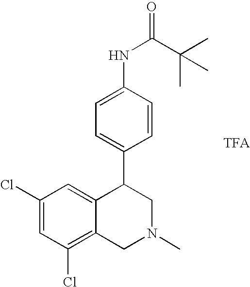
C1(Cl)=CC(Cl)=C2C(=C1)C(C1=CC=C(NC(=O)C(C)(C)C)C=C1)CN(C)C2
